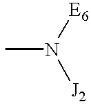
CN([J2])[E6]
